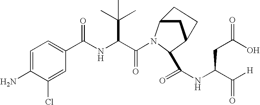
C1=C(N)C(Cl)=CC(C(NC(C(=O)N2C3CC(C2C(NC(C([H])=O)CC(O)=O)=O)CC3)C(C)(C)C)=O)=C1
